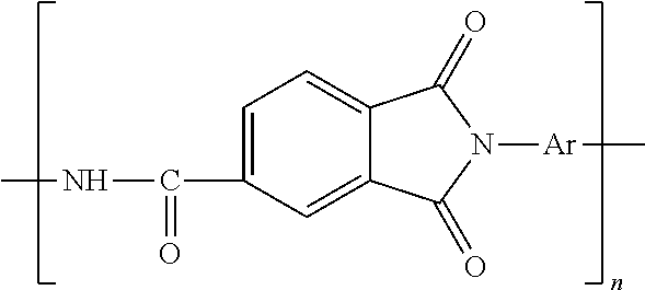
C1=C(C(NC)=O)C=C2C(=C1)C(=O)N([Ar]C)C2=O
